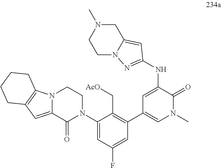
N12C(=CC3=C1CCCC3)C(=O)N(C1=CC(F)=CC(C3=CN(C)C(=O)C(NC4=NN5CCN(C)CC5=C4)=C3)=C1C[AcO])CC2
